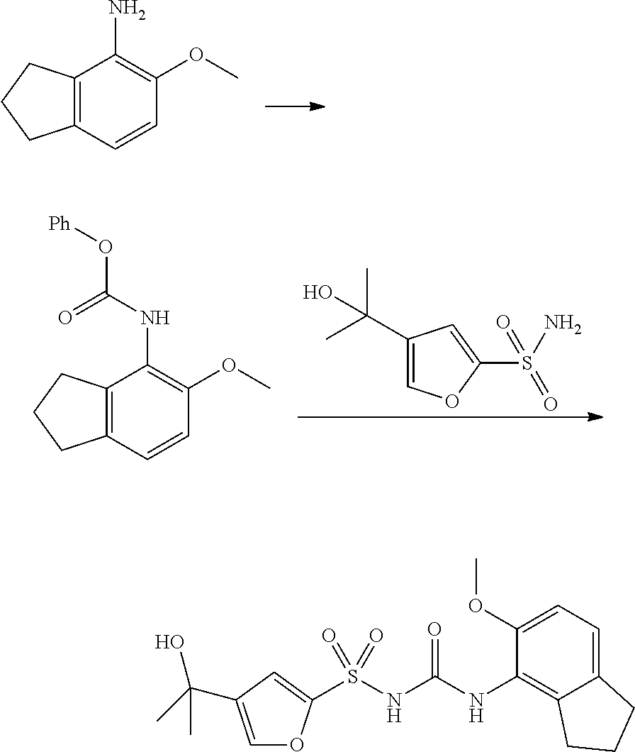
C12=C(C=CC(OC)=C1N)CCC2.C12=C(C=CC(OC)=C1NC(O[Ph])=O)CCC2.C1(C(C)(C)O)=COC(S(=O)(N)=O)=C1.C12=CC=C(OC)C(NC(NS(=O)(=O)C3=CC(C(O)(C)C)=CO3)=O)=C1CCC2
